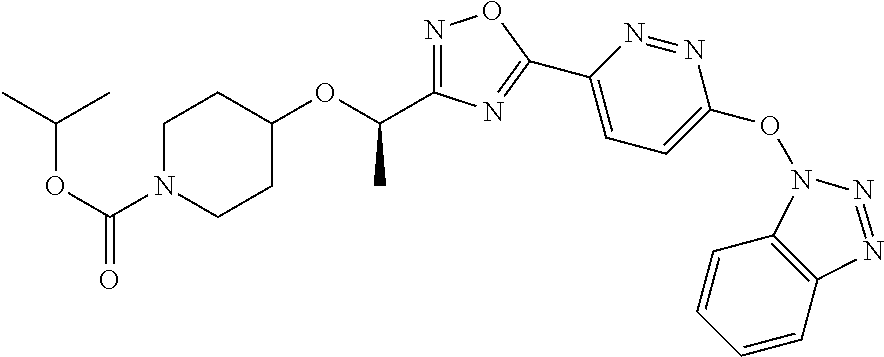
C1N(C(OC(C)C)=O)CCC(OC(C)C2=NOC(C3=CC=C(ON4C5=C(C=CC=C5)N=N4)N=N3)=N2)C1
